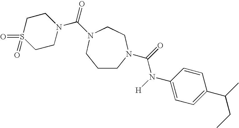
C1CN(C(=O)N([H])C2=CC=C(C(C)CC)C=C2)CCN(C(=O)N2CCS(=O)(=O)CC2)C1
